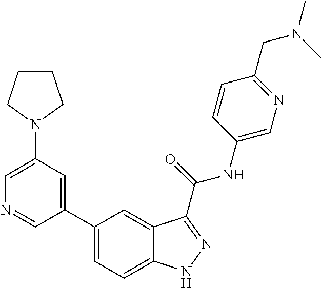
C1(N2CCCC2)=CN=CC(C2=CC=C3C(=C2)C(C(NC2=CN=C(CN(C)C)C=C2)=O)=NN3)=C1
